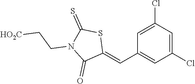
C1(Cl)=CC(Cl)=CC(C=C2SC(=S)N(CC[HO2C])C2=O)=C1
